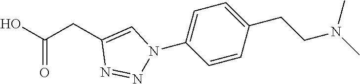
C1=CC(CCN(C)C)=CC=C1N1N=NC(CC(O)=O)=C1
